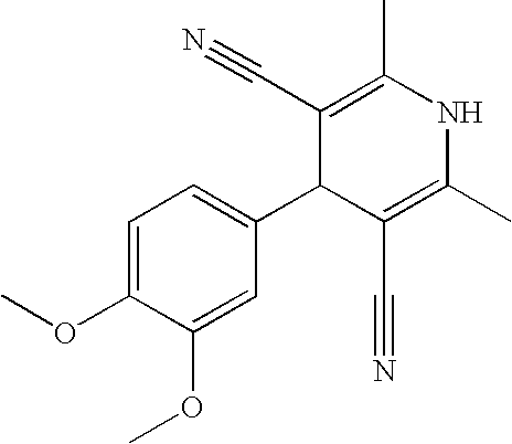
C1=C(OC)C(OC)=CC(C2C(C#N)=C(C)NC(C)=C2C#N)=C1
